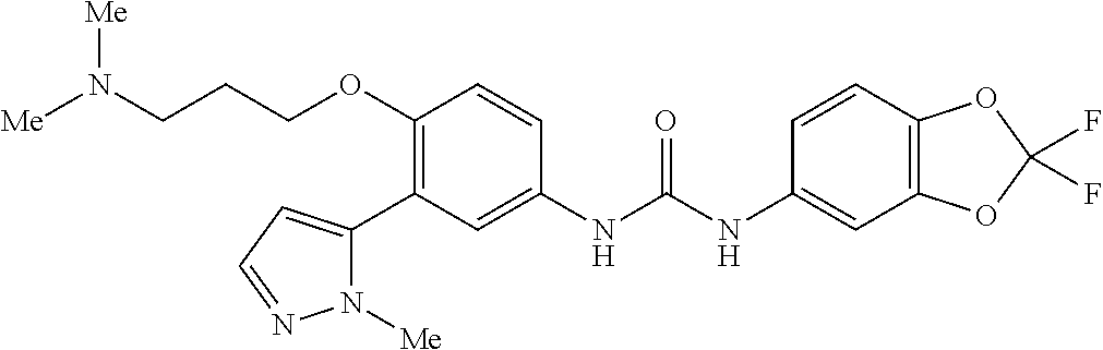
C1(OCCCN([Me])[Me])=C(C2=CC=NN2[Me])C=C(NC(=O)NC2=CC3=C(C=C2)OC(F)(F)O3)C=C1
